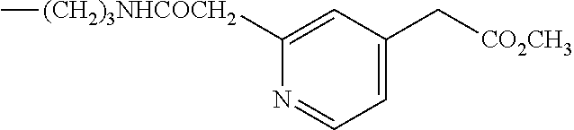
C1([(CH2)3NHCOCH2]C)=CC(C[CO2CH3])=CC=N1
